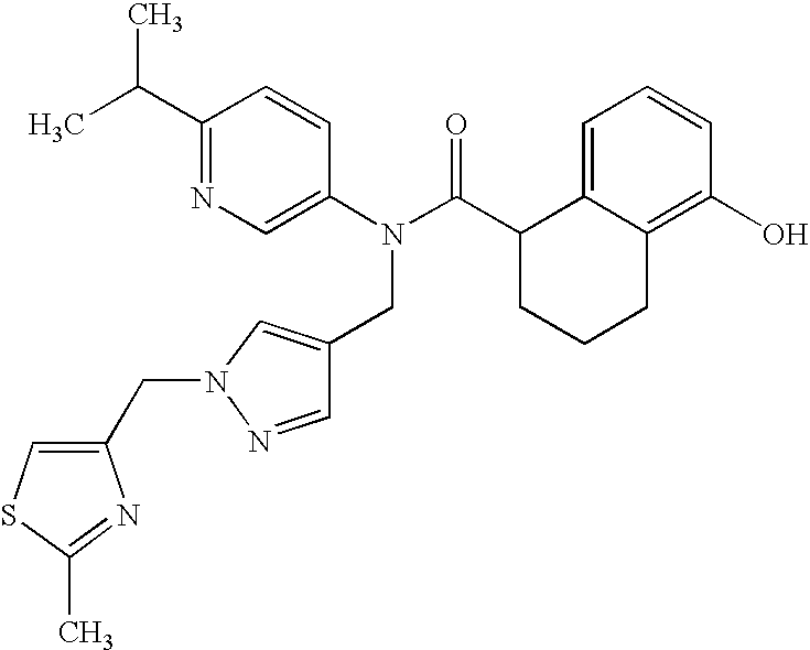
C1(C(C)C)=NC=C(N(C(C2CCCC3=C(O)C=CC=C23)=O)CC2=CN(CC3=CSC(C)=N3)N=C2)C=C1
